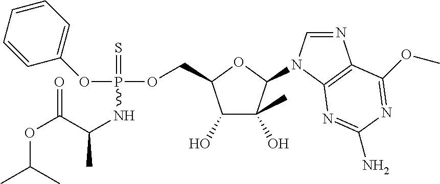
O(P(OCC1C(O)C(O)(C)C(N2C=NC3=C2N=C(N)N=C3OC)O1)(=S)NC(C)C(OC(C)C)=O)C1=CC=CC=C1
